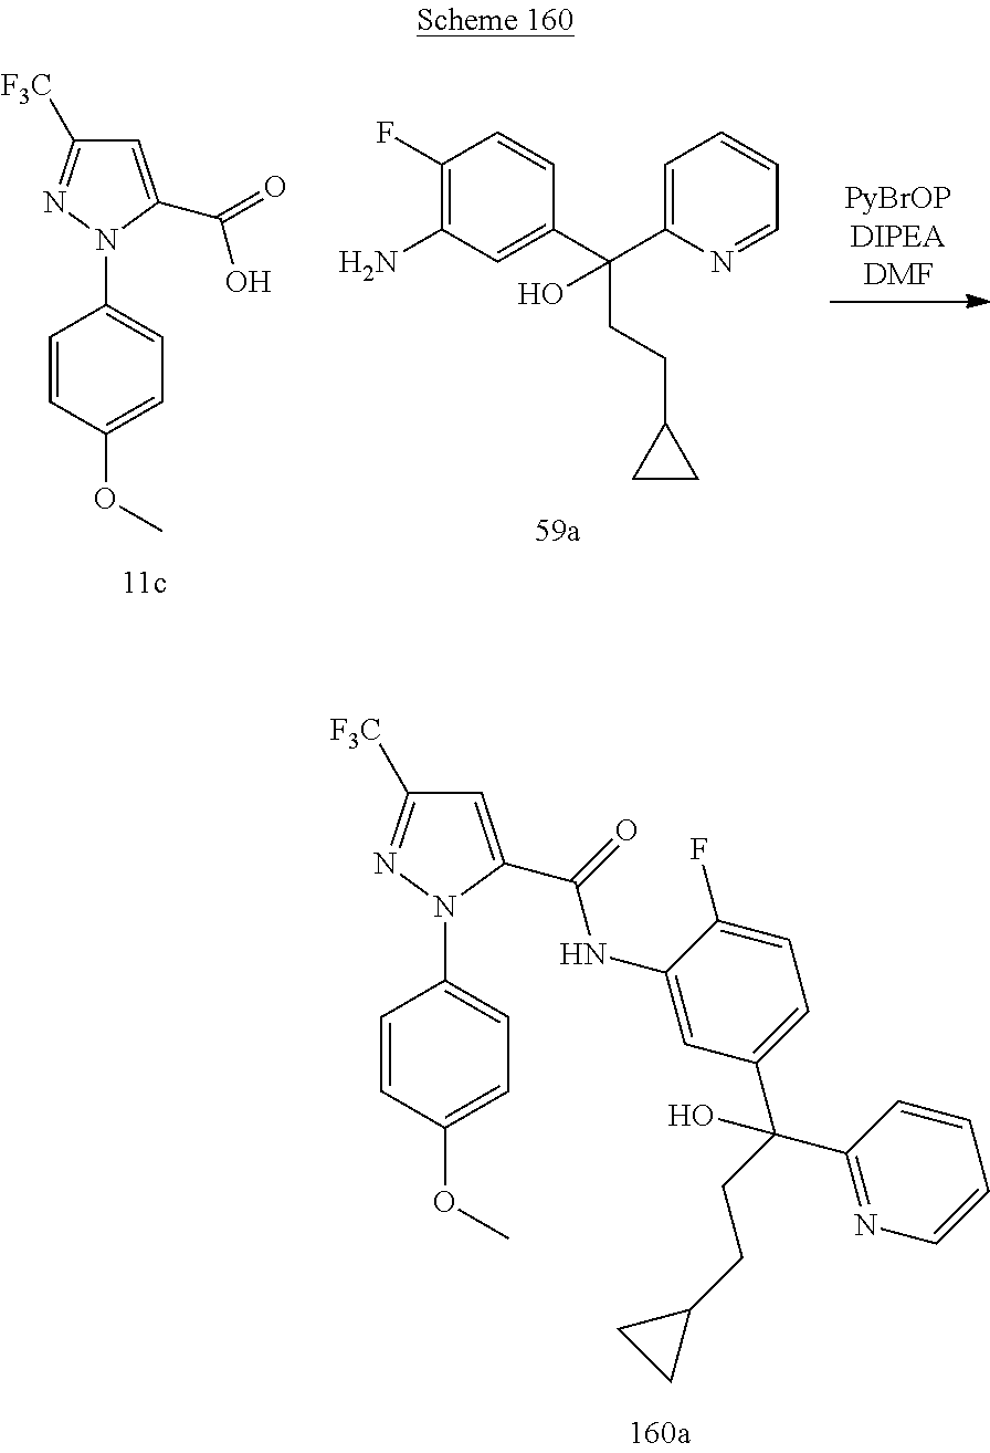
[PyBrOPDIPEADMF].C1(N)=C(F)C=CC(C(C2=CC=CC=N2)(CCC2CC2)O)=C1.C1=C(C(=O)O)N(C2=CC=C(OC)C=C2)N=C1[F3C].C1(C(C2=NC=CC=C2)(CCC2CC2)O)=CC=C(F)C(NC(=O)C2=CC([F3C])=NN2C2=CC=C(OC)C=C2)=C1
